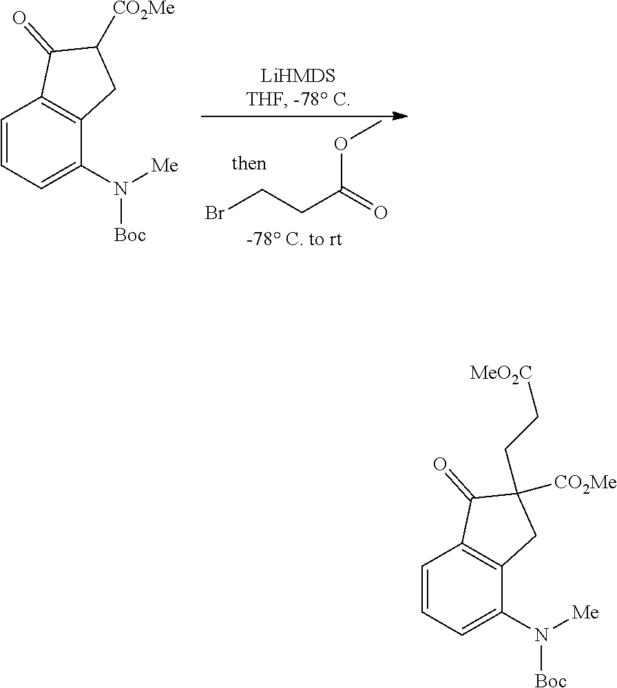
C12=C(C(N([Boc])[Me])=CC=C1)CC([CO2Me])C2=O.BrCCC(=O)OC.C12=C(C(N([Boc])[Me])=CC=C1)CC(CC[MeO2C])([CO2Me])C2=O
